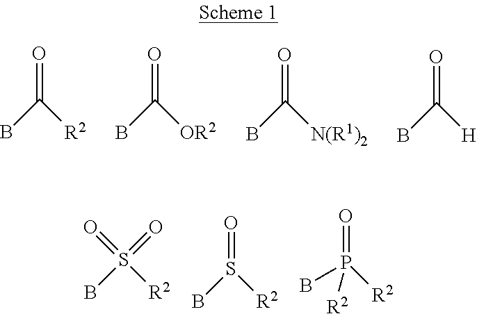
O=C([R2])B.O=C([OR2])B.O=C([N(R1)2])B.O=C([H])B.S(=O)(=O)(B)[R2].O=S([R2])B.O=P([R2])(B)[R2]
